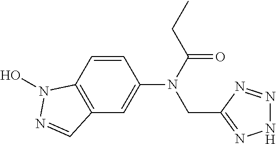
N1N=NC(CN(C2=CC3=C(C=C2)N(O)N=C3)C(CC)=O)=N1
